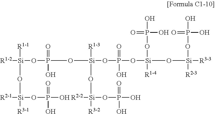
[R1-3][Si](O[Si]([R3-2])(OP(O)(=O)O)[R2-2])(OP(O[Si](O[Si]([R3-3])([R2-3])OP(O)(O)=O)(OP(O)(O)=O)[R1-4])(=O)O)OP(O[Si]([R1-1])(O[Si]([R3-1])(OP(O)(=O)O)[R2-1])[R1-2])(=O)O
